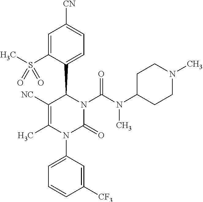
C1([NC])=C(C)N(C2=CC=CC([CF3])=C2)C(=O)N(C(N(C)C2CCN(C)CC2)=O)C1C1=CC=C([CN])C=C1S(C)(=O)=O
